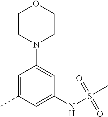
C1=C(C)C=C(NS(=O)(=O)C)C=C1N1CCOCC1
